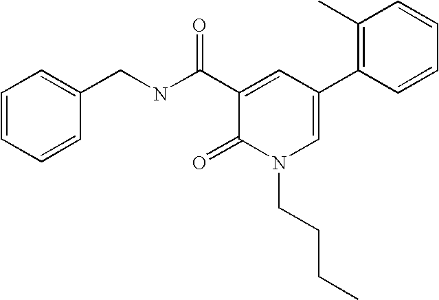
C1(CNC(C2=CC(C3=C(C)C=CC=C3)=CN(CCCC)C2=O)=O)=CC=CC=C1
